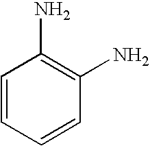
C1=CC=CC(N)=C1N
